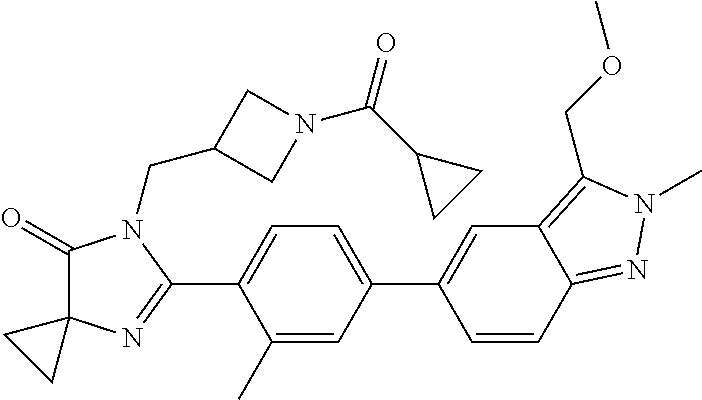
C1(=O)C2(N=C(C3=CC=C(C4=CC5=C(COC)N(C)N=C5C=C4)C=C3C)N1CC1CN(C(C3CC3)=O)C1)CC2
